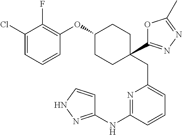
C1(Cl)=CC=CC(OC2CCC(CC3=CC=CC(NC4=NNC=C4)=N3)(C3=NN=C(C)O3)CC2)=C1F
